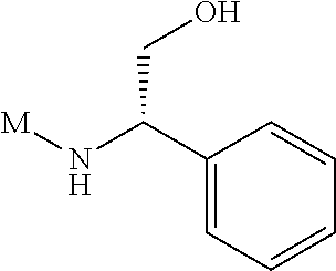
[M]NC(C1=CC=CC=C1)CO
